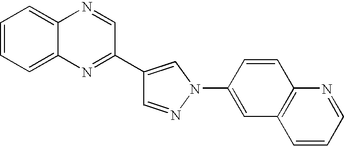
C1=NN(C2=CC3=C(C=C2)N=CC=C3)C=C1C1=NC2=CC=CC=C2N=C1
